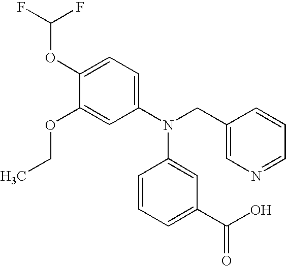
C1(OC(F)F)=CC=C(N(CC2=CN=CC=C2)C2=CC(C(=O)O)=CC=C2)C=C1OCC
